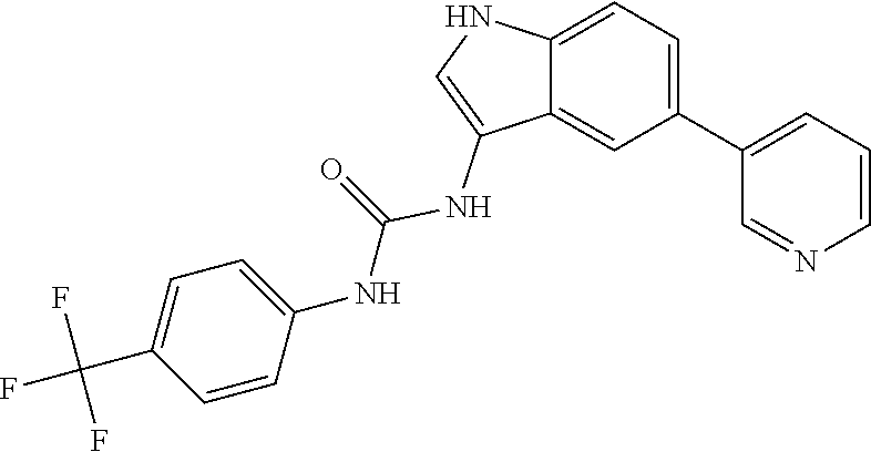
N(C1=CC=C(C(F)(F)F)C=C1)C(=O)NC1=CNC2=CC=C(C3=CC=CN=C3)C=C12
